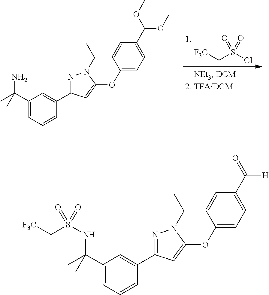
[F3C]CS(Cl)(=O)=O.C1(C(C)(N)C)=CC=CC(C2=NN(CC)C(OC3=CC=C(C(OC)OC)C=C3)=C2)=C1.C1(C(C)(NS(C[F3C])(=O)=O)C)=CC=CC(C2=NN(CC)C(OC3=CC=C(C([H])=O)C=C3)=C2)=C1
